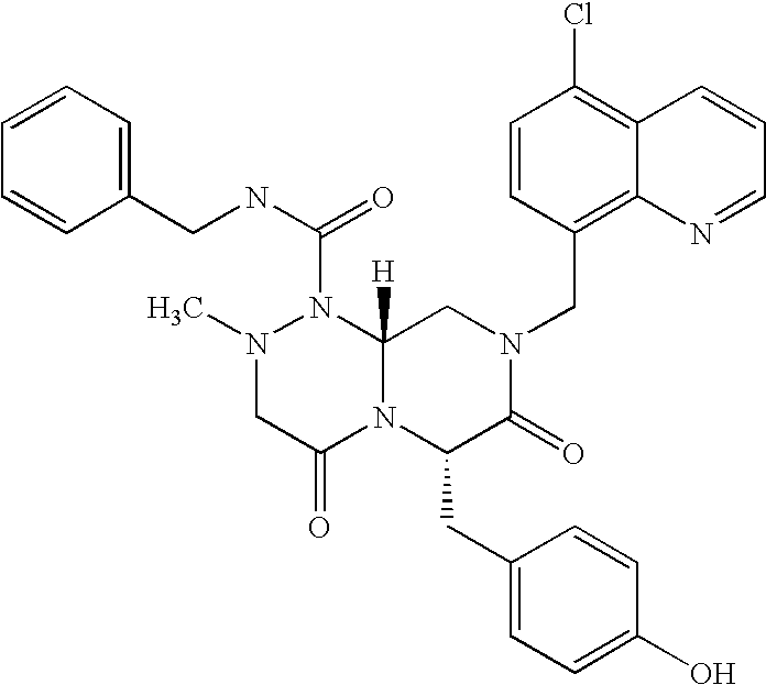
C1=CC=CC(CNC(N2N(C)CC(=O)N3C2([H])CN(CC2=C4C(=C(Cl)C=C2)C=CC=N4)C(=O)C3CC2=CC=C(O)C=C2)=O)=C1
